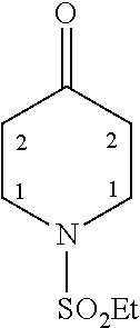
C1CN([SO2Et])CCC1=O
